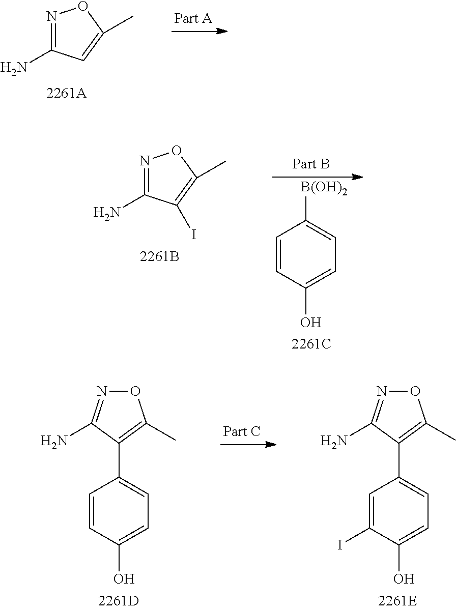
N1=C(N)C=C(C)O1.N1=C(N)C(I)=C(C)O1.C1=CC(O)=CC=C1[B(OH)2].C1=CC(O)=CC=C1C1=C(C)ON=C1N.C1=C(I)C(O)=CC=C1C1=C(C)ON=C1N
